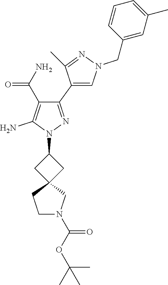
C1(C2=CN(CC3=CC(C)=CC=C3)N=C2C)=NN(C2CC3(C2)CCN(C(OC(C)(C)C)=O)C3)C(N)=C1C(N)=O
